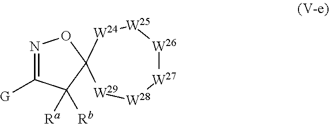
N1=C([G])C([Rb])([Ra])C2(O1)[W29][W28][W27][W26][W25][W24]2
